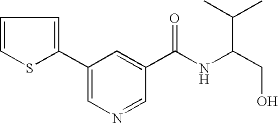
C1=CSC(C2=CN=CC(C(NC(C(C)C)CO)=O)=C2)=C1
